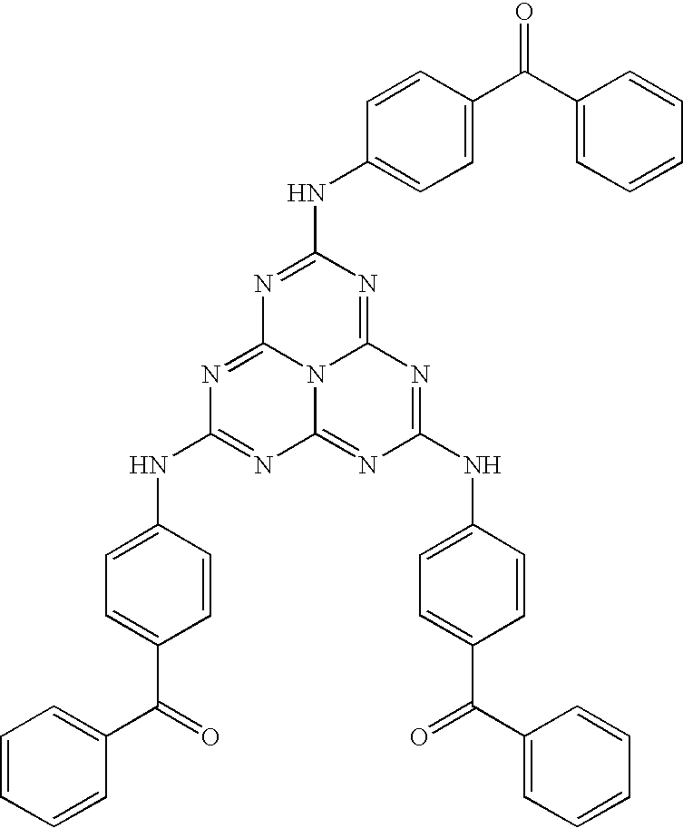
C1=CC=CC(C(C2=CC=C(NC3=NC4=NC(NC5=CC=C(C(=O)C6=CC=CC=C6)C=C5)=NC5=NC(NC6=CC=C(C(=O)C7=CC=CC=C7)C=C6)=NC(=N3)N45)C=C2)=O)=C1
